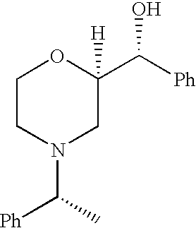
C1CN(C(C)[Ph])CC(C([Ph])O)([H])O1
